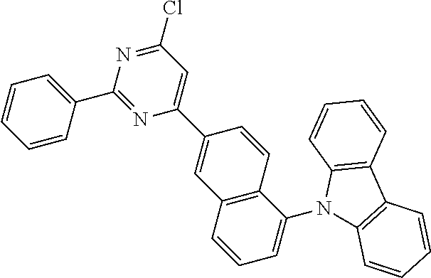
C1=CC2=C(C=C1)N(C1=CC=CC3=C1C=CC(C1=CC(Cl)=NC(C4=CC=CC=C4)=N1)=C3)C1=C2C=CC=C1
